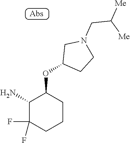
C1(N)C(F)(F)CCCC1OC1CCN(CC([Me])[Me])C1
